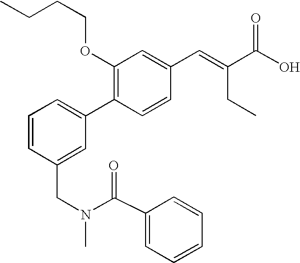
C1=CC(CN(C(C2=CC=CC=C2)=O)C)=CC(C2=C(OCCCC)C=C(C=C(CC)C(O)=O)C=C2)=C1
